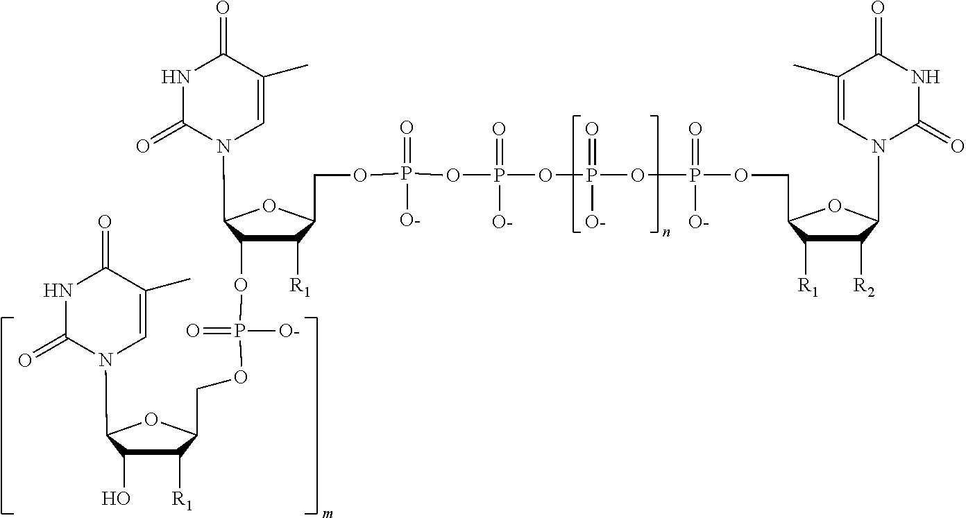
C1([R1])C(O)C(N2C=C(C)C(=O)NC2=O)OC1COP(=O)([O-])OC1C([R1])C(COP(OP(=O)([O-])OP(=O)([O-])OP(OCC2C([R1])C([R2])C(N3C(=O)NC(=O)C(C)=C3)O2)(=O)[O-])(=O)[O-])OC1N1C=C(C)C(=O)NC1=O
